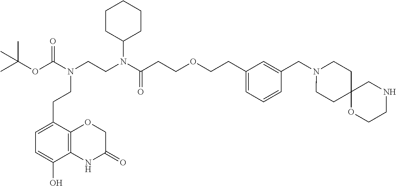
C(CCOCCC1=CC=CC(CN2CCC3(CC2)OCCNC3)=C1)(=O)N(CCN(C(OC(C)(C)C)=O)CCC1=CC=C(O)C2=C1OCC(=O)N2)C1CCCCC1
